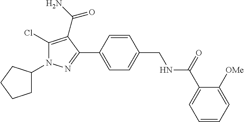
C1(Cl)=C(C(N)=O)C(C2=CC=C(CNC(C3=CC=CC=C3[OMe])=O)C=C2)=NN1C1CCCC1
